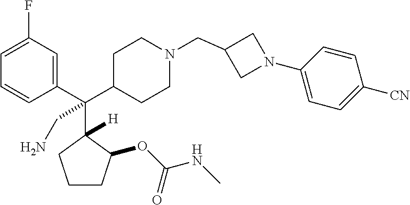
C1=C(F)C=C(C(C2CCN(CC3CN(C4=CC=C([CN])C=C4)C3)CC2)(C2([H])C(OC(NC)=O)CCC2)CN)C=C1
